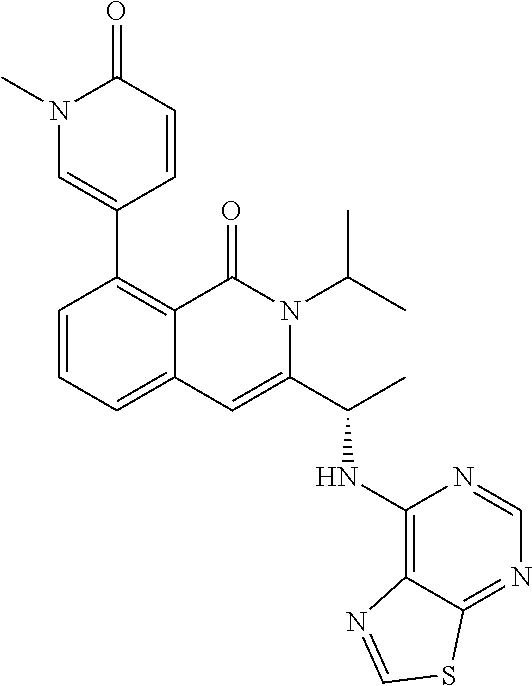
C1(C2=CN(C)C(=O)C=C2)=C2C(=CC=C1)C=C(C(C)NC1=C3C(=NC=N1)SC=N3)N(C(C)C)C2=O
